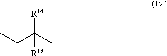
CCC(C)([R14])[R13]
